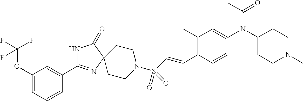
C1(OC(F)(F)F)=CC=CC(C2=NC3(C(=O)N2)CCN(S(C=CC2=C(C)C=C(N(C4CCN(C)CC4)C(C)=O)C=C2C)(=O)=O)CC3)=C1
